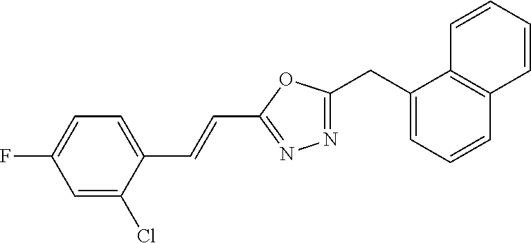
C1(CC2=NN=C(C=CC3=CC=C(F)C=C3Cl)O2)=CC=CC2=C1C=CC=C2
